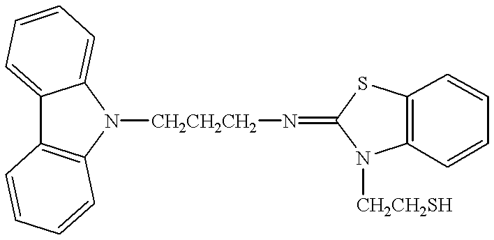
C12=CC=CC=C1N([CH2CH2CH2]N=C1N([CH2CH2SH])C3=C(S1)C=CC=C3)C1=C2C=CC=C1
